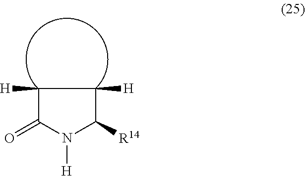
C1([H])C(=O)N([H])C([R14])C1[H]
